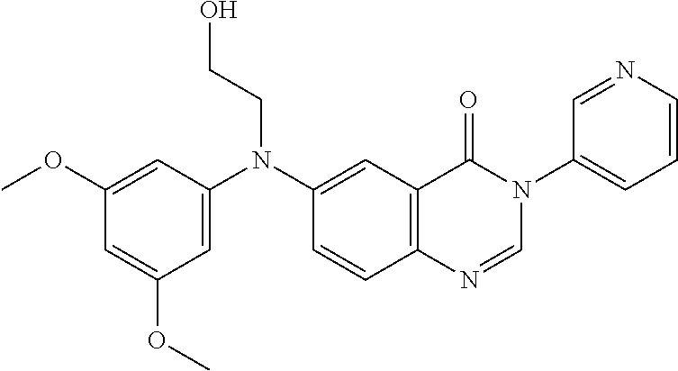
C1(OC)=CC(N(C2=CC3=C(C=C2)N=CN(C2=CC=CN=C2)C3=O)CCO)=CC(OC)=C1
